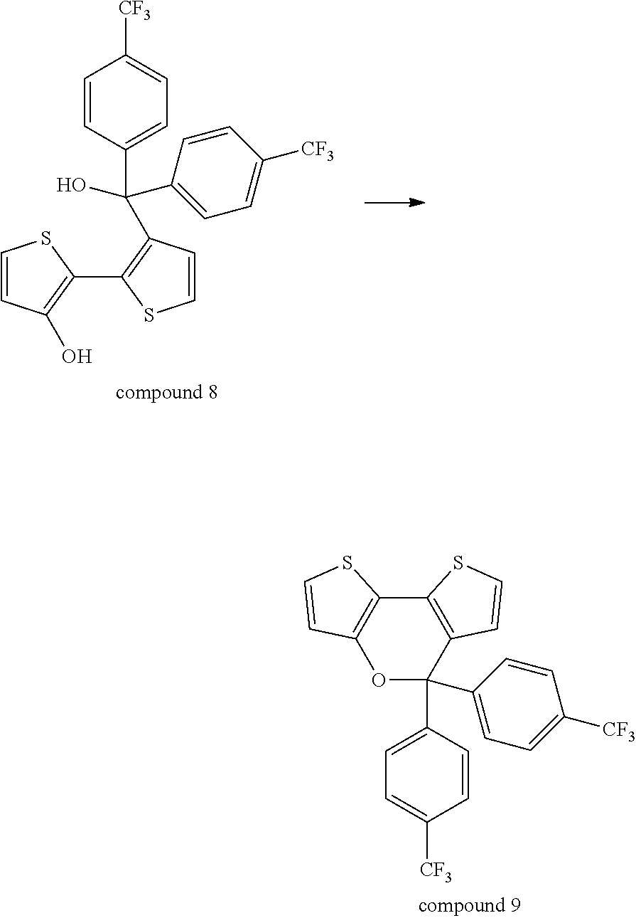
O1C(C2=CC=C([CF3])C=C2)(C2=CC=C([CF3])C=C2)C2=C(C3=C1C=CS3)SC=C2.C1=CC(O)=C(C2=C(C(C3=CC=C([CF3])C=C3)(O)C3=CC=C([CF3])C=C3)C=CS2)S1
